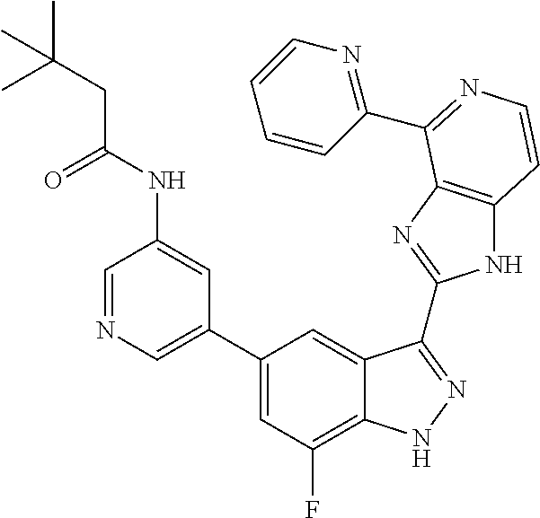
C1(C2=CN=CC(NC(CC(C)(C)C)=O)=C2)=CC(F)=C2C(=C1)C(C1=NC3=C(N1)C=CN=C3C1=NC=CC=C1)=NN2
